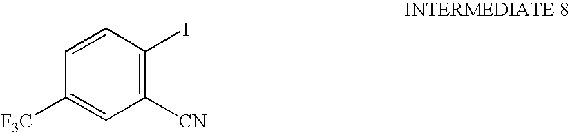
C1=CC([F3C])=CC([CN])=C1I
